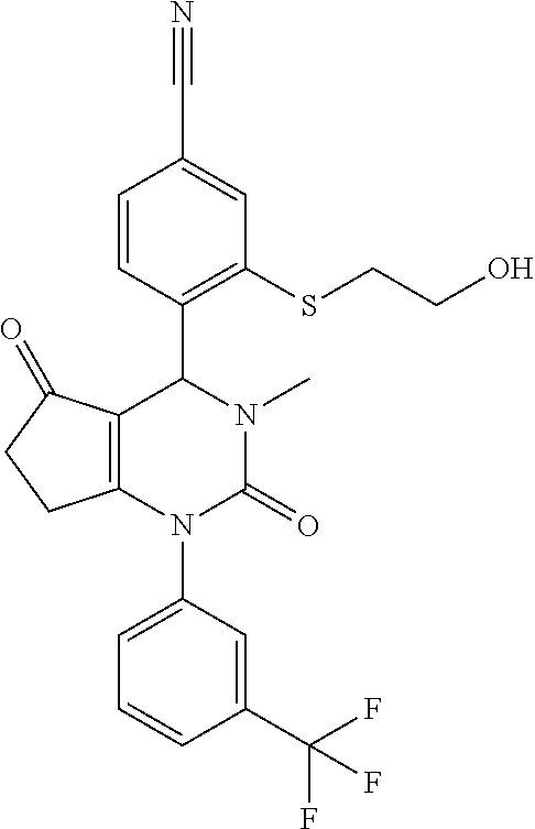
C1=CC(C2C3=C(N(C4=CC=CC(C(F)(F)F)=C4)C(=O)N2C)CCC3=O)=C(SCCO)C=C1C#N
